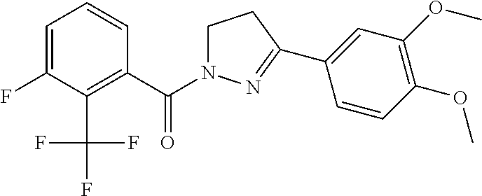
C1(C(N2CCC(C3=CC(OC)=C(OC)C=C3)=N2)=O)=C(C(F)(F)F)C(F)=CC=C1
